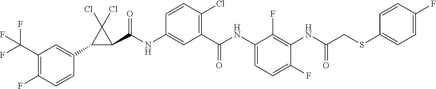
C1(C2=CC(C(F)(F)F)=C(F)C=C2)C(C(NC2=CC(C(NC3=CC=C(F)C(NC(CSC4=CC=C(F)C=C4)=O)=C3F)=O)=C(Cl)C=C2)=O)C1(Cl)Cl
